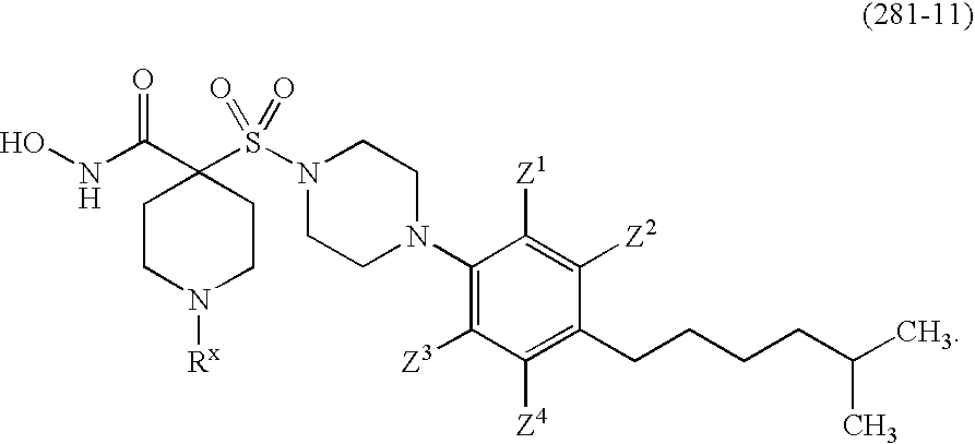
C1CN([Rx])CCC1(C(NO)=O)S(N1CCN(C2=C([Z3])C([Z4])=C(CCCCC(C)C)C([Z2])=C2[Z1])CC1)(=O)=O
